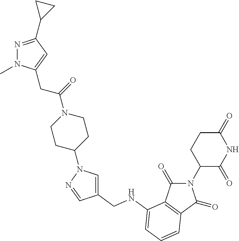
C1=C(CNC2=CC=CC3=C2C(=O)N(C2C(=O)NC(=O)CC2)C3=O)C=NN1C1CCN(C(=O)CC2=CC(C3CC3)=NN2C)CC1
